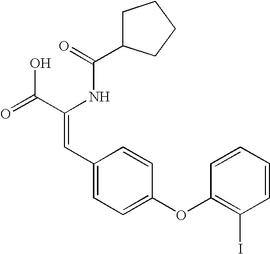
C(=O)(NC(C(=O)O)=CC1=CC=C(OC2=C(I)C=CC=C2)C=C1)C1CCCC1
